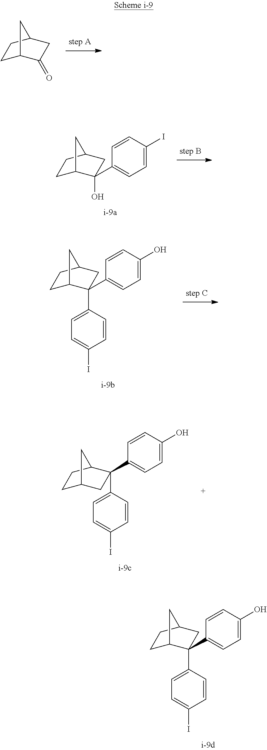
C1C2C(=O)CC(C1)C2.C1C2C(C3=CC=C(I)C=C3)(O)CC(C1)C2.C1C2C(C3=CC=C(I)C=C3)(C3=CC=C(O)C=C3)CC(C1)C2.C1C2CC(C3=CC=C(I)C=C3)(C3=CC=C(O)C=C3)C(C1)C2.C1C2C(C3=CC=C(I)C=C3)(C3=CC=C(O)C=C3)CC(C1)C2
